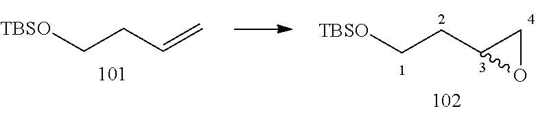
[TBSO]CCC1OC1.[TBSO]CCC=C
